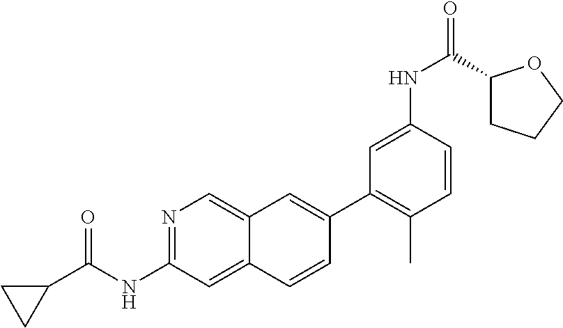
N1=C(NC(C2CC2)=O)C=C2C(=C1)C=C(C1=C(C)C=CC(NC(=O)C3CCCO3)=C1)C=C2
